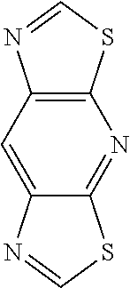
C12=C(SC=N1)N=C1C(=C2)N=CS1
